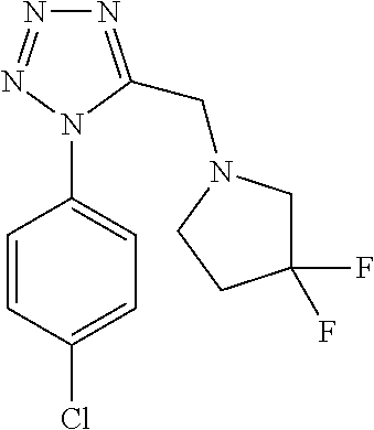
C1=CC(Cl)=CC=C1N1C(CN2CC(F)(F)CC2)=NN=N1
